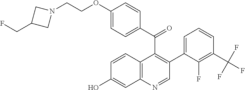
C1(OCCN2CC(CF)C2)=CC=C(C(C2=C(C3=CC=CC(C(F)(F)F)=C3F)C=NC3=C2C=CC(O)=C3)=O)C=C1
